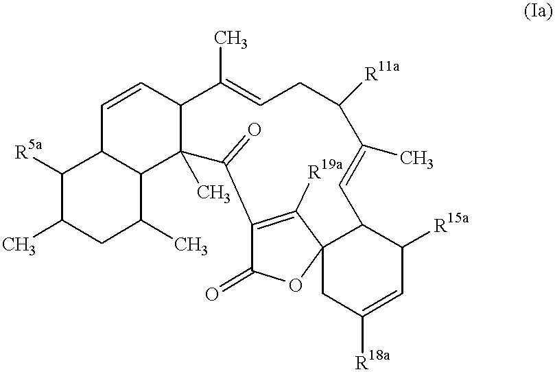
C1([R5a])C2C(C(C)CC1C)C1(C)C(C=C2)C(C)=CCC([R11a])C(C)=CC2C([R15a])C=C([R18a])CC23OC(=O)C(=C3[R19a])C1=O
